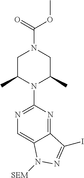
C(N1CC(C)N(C2=NC=C3C(=N2)C(I)=NN3[SEM])C(C)C1)(=O)OC
